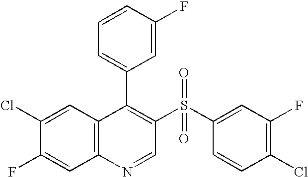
C12=C(C=C(Cl)C(F)=C1)C(C1=CC=CC(F)=C1)=C(S(C1=CC(F)=C(Cl)C=C1)(=O)=O)C=N2
